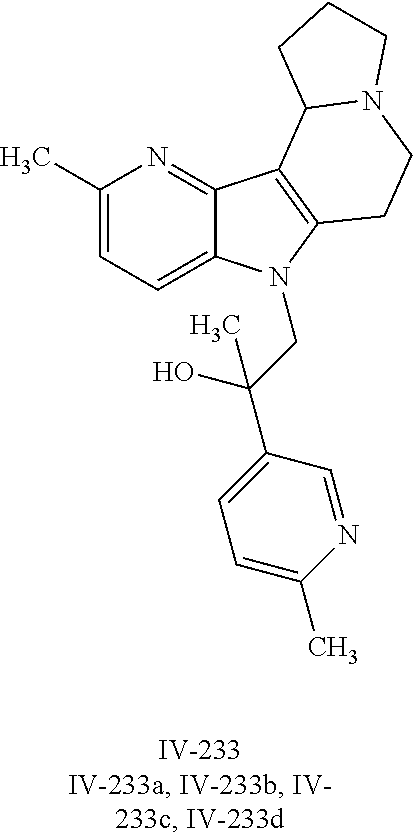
C1(C)=CC=C2C(=N1)C1=C(N2CC(C2=CC=C(C)N=C2)(O)C)CCN2C1CCC2
